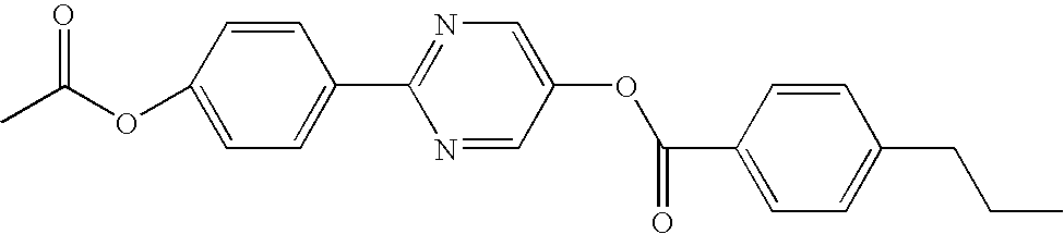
CC(OC1=CC=C(C2=NC=C(OC(C3=CC=C(CCC)C=C3)=O)C=N2)C=C1)=O
